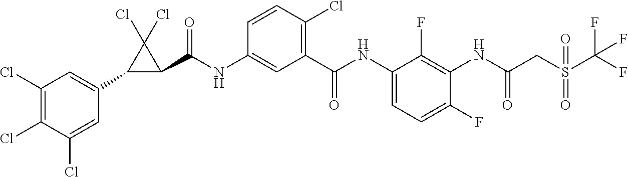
C1(C2=CC(Cl)=C(Cl)C(Cl)=C2)C(C(NC2=CC(C(NC3=CC=C(F)C(NC(CS(C(F)(F)F)(=O)=O)=O)=C3F)=O)=C(Cl)C=C2)=O)C1(Cl)Cl
